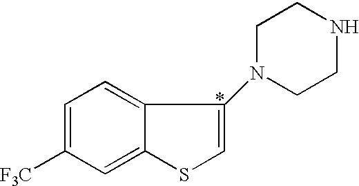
C1=C([F3C])C=C2C(=C1)C(N1CCNCC1)=CS2
